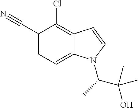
C1(C#N)=CC=C2C(=C1Cl)C=CN2C(C(O)(C)C)C
